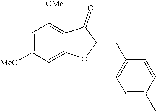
C1=C([MeO])C=C2C(=C1[OMe])C(=O)C(=CC1=CC=C(C)C=C1)O2
